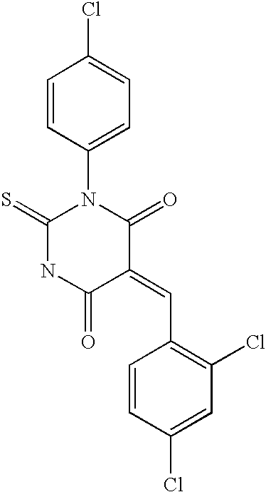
C1=CC(N2C(=S)NC(=O)C(=CC3=C(Cl)C=C(Cl)C=C3)C2=O)=CC=C1Cl
